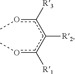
c(oC)(c(c(oC)[R1])[R2])[R3]
